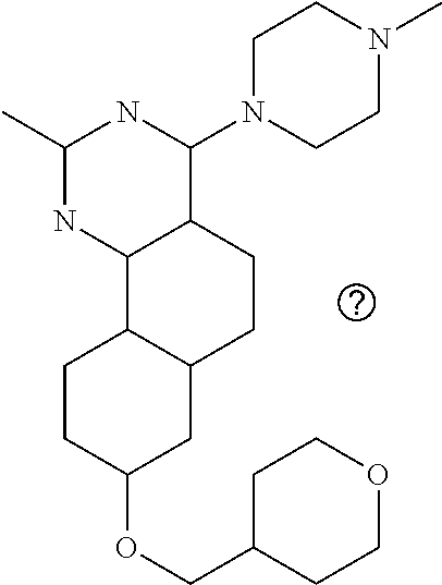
C1(OCC2CCOCC2)CC2C(CC1)C1C(CC2)C(N2CCN(C)CC2)NC(C)N1
